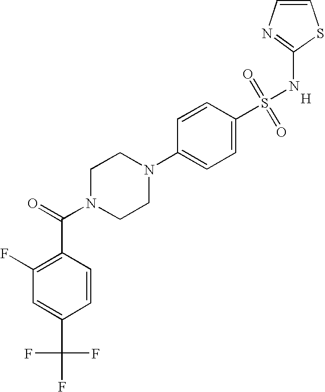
C1(F)=C(C(=O)N2CCN(C3=CC=C(S(=O)(=O)NC4=NC=CS4)C=C3)CC2)C=CC(C(F)(F)F)=C1.[H]
